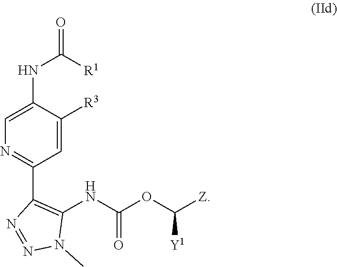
C1=C([R3])C(NC([R1])=O)=CN=C1C1=C(NC(OC([Z])[Y1])=O)N(C)N=N1
